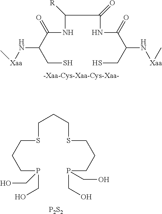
C(CS)(C(NC([R])C(NC(=O)C(N[Xaa]C)CS)=O)=O)N[Xaa]C.[-Xaa-Cys-Xaa-Cys-Xaa-].S(CCCSCCCP(CO)CO)CCCP(CO)CO.[P2S2]
